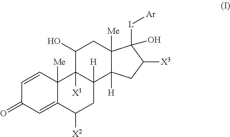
C1=CC2([Me])C(=CC1=O)C([X2])CC1([H])C2([X1])C(O)CC2([Me])C1([H])CC([X3])C2(O)[L][Ar]
